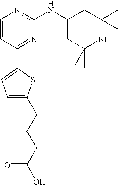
C1=CC(C2=CC=C(CCCC(O)=O)S2)=NC(NC2CC(C)(C)NC(C)(C)C2)=N1
